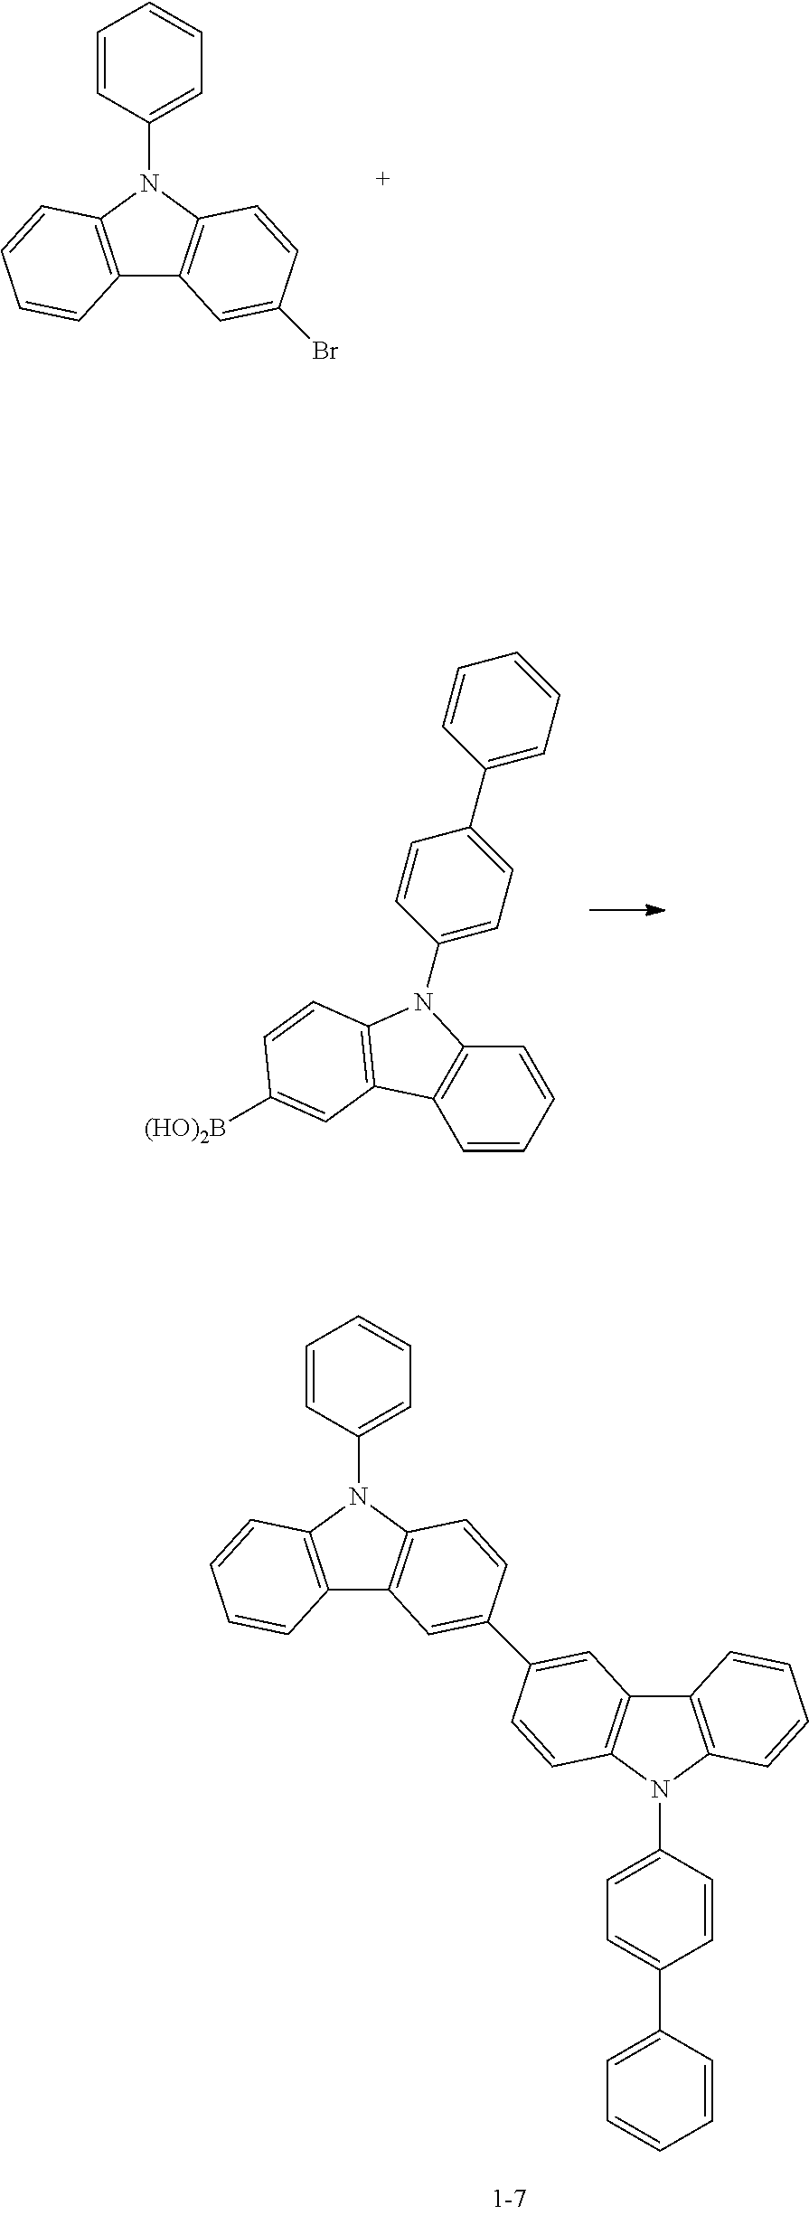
C12=C(N(C3=CC=CC=C3)C3=C1C=C(Br)C=C3)C=CC=C2.C1=CC=CC2=C1C1=C(N2C2=CC=C(C3=CC=CC=C3)C=C2)C=CC([(HO)2B])=C1.C12=C(N(C3=CC=CC=C3)C3=C1C=C(C1=CC4=C(N(C5=CC=C(C6=CC=CC=C6)C=C5)C5=C4C=CC=C5)C=C1)C=C3)C=CC=C2
